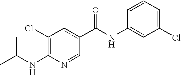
C1=CC(NC(C2=CC(Cl)=C(NC(C)C)N=C2)=O)=CC(Cl)=C1
